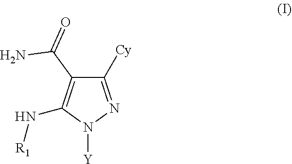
C1([Cy])=NN([Y])C(N[R1])=C1C(=O)N
